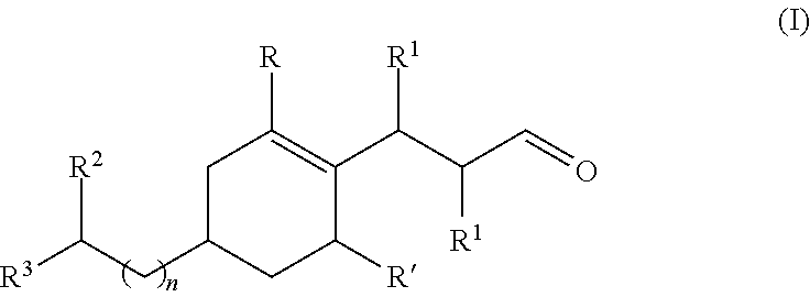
C1C(CC([R3])[R2])CC([R])C(C(C(C=O)[R1])[R1])=C1[R]
